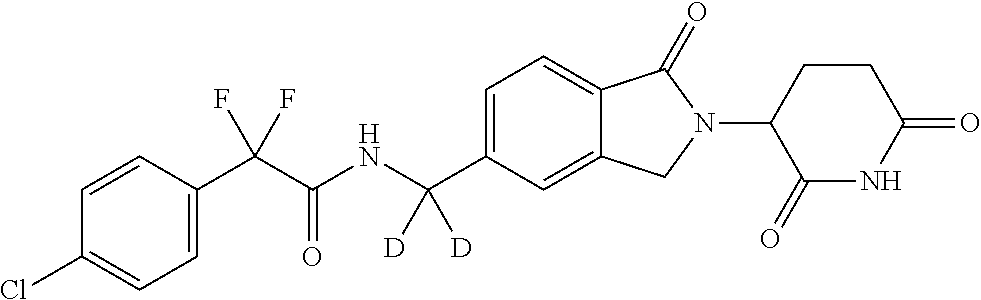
C1=CC(C(C(NC(C2=CC=C3C(=C2)CN(C2C(=O)NC(=O)CC2)C3=O)([D])[D])=O)(F)F)=CC=C1Cl
